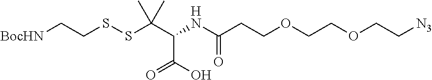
[BocHN]CCSSC(C(NC(CCOCCOCC[N3])=O)C(O)=O)(C)C
